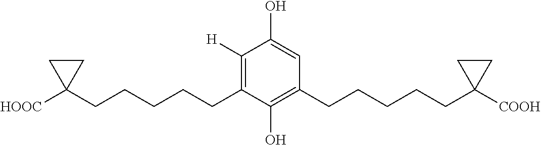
C1([H])=C(CCCCCC2([HOOC])CC2)C(O)=C(CCCCCC2([COOH])CC2)C=C1O
